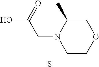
OC(=O)CN1CCOCC1C.S
